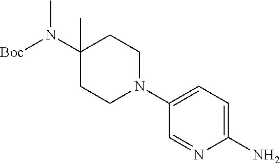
C1(N(C)[Boc])(C)CCN(C2=CC=C(N)N=C2)CC1
